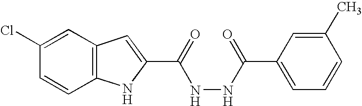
C12=C(C=C(Cl)C=C1)C=C(C(=O)NNC(C1=CC=CC(C)=C1)=O)N2
